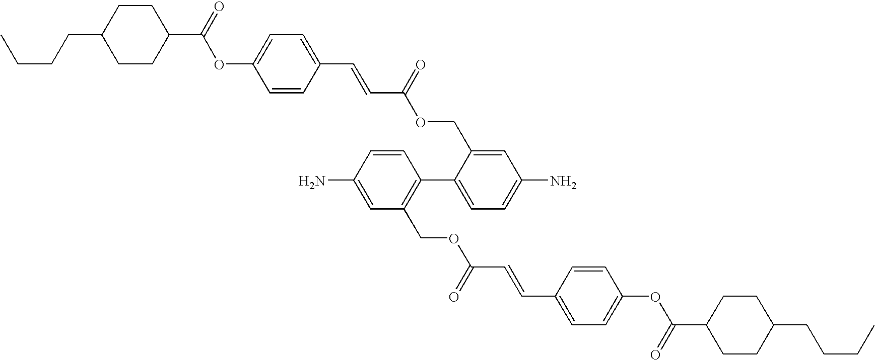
CCCCC1CCC(C(=O)OC2=CC=C(C=CC(OCC3=CC(N)=CC=C3C3=C(COC(C=CC4=CC=C(OC(C5CCC(CCCC)CC5)=O)C=C4)=O)C=C(N)C=C3)=O)C=C2)CC1
